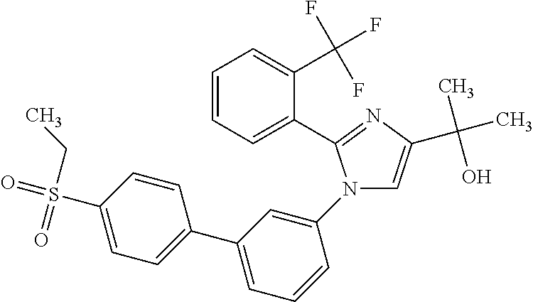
N1(C2=CC(C3=CC=C(S(CC)(=O)=O)C=C3)=CC=C2)C=C(C(C)(O)C)N=C1C1=CC=CC=C1C(F)(F)F
